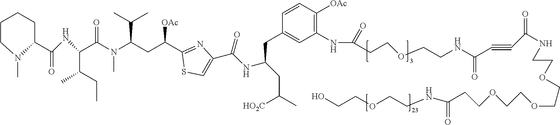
C1CN(C)C(C(NC(C(CC)C)C(N(C)C(CC([OAc])C2=NC(C(=O)NC(CC([HO2C])C)CC3=CC(NC(=O)CCOCCNC(=O)C#CC(NCCOCCOCCOCCC(=O)NCCOCCO)=O)=C([OAc])C=C3)=CS2)C(C)C)=O)=O)CC1
